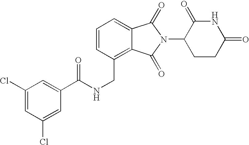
C1=CC(CNC(C2=CC(Cl)=CC(Cl)=C2)=O)=C2C(=C1)C(=O)N(C1CCC(=O)NC1=O)C2=O
